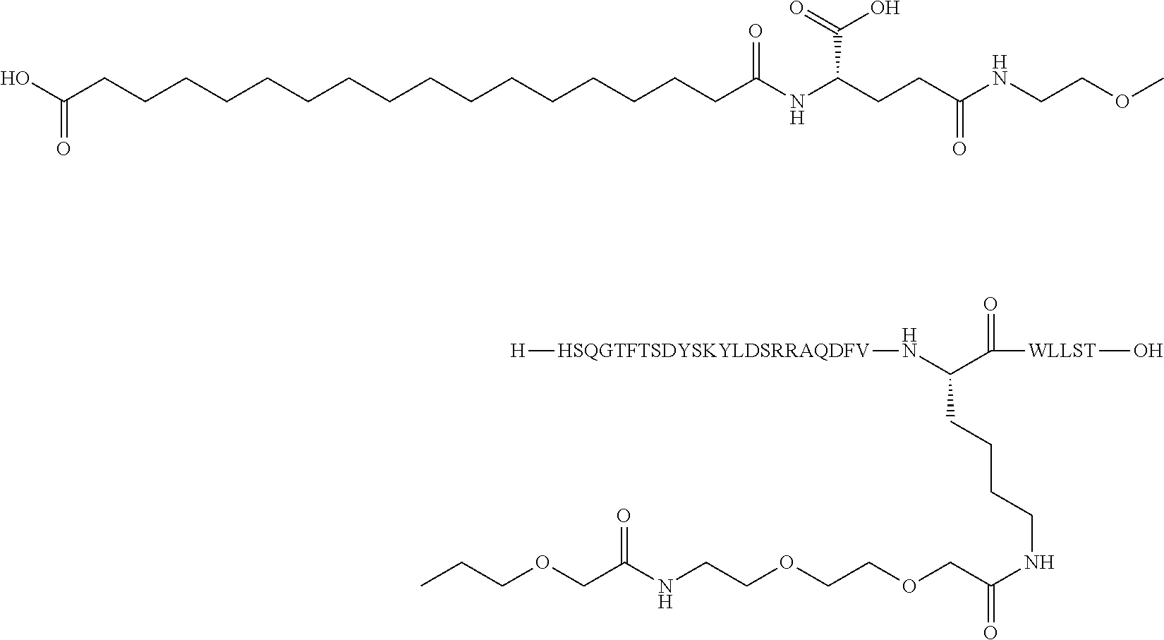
OC(CCCCCCCCCCCCCCCCC(NC(CCC(NCCOC)=O)C(=O)O)=O)=O.C([WLLST]O)(=O)C(CCCCNC(COCCOCCNC(COCCC)=O)=O)N[HSQGTFTSDYSKYLDSRRAQDFV][H]
